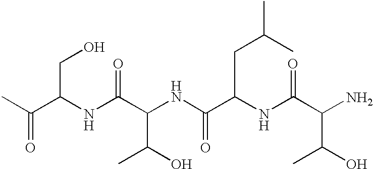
CC(C(NC(C(NC(=O)C(CC(C)C)NC(C(C(C)O)N)=O)C(O)C)=O)CO)=O
